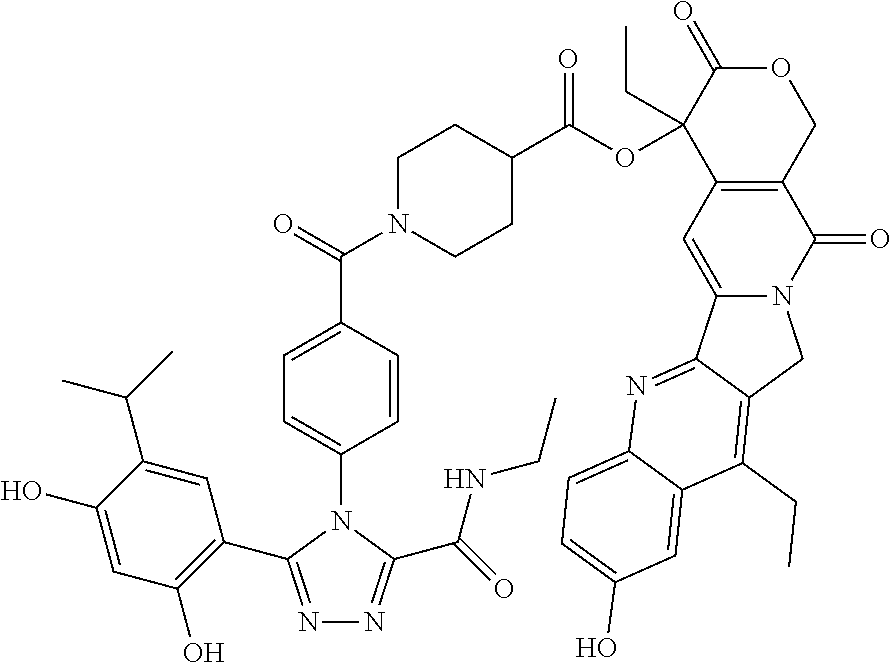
N1=C(C2=C(O)C=C(O)C(C(C)C)=C2)N(C2=CC=C(C(=O)N3CCC(C(OC4(CC)C5=C(COC4=O)C(=O)N4C(=C5)C5=NC6=CC=C(O)C=C6C(CC)=C5C4)=O)CC3)C=C2)C(C(=O)NCC)=N1
